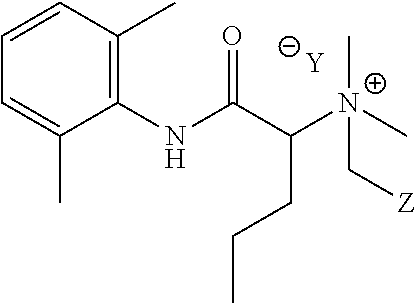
[Y].C1=C(C)C(NC(C([N+](C[Z])(C)C)CCC)=O)=C(C)C=C1
